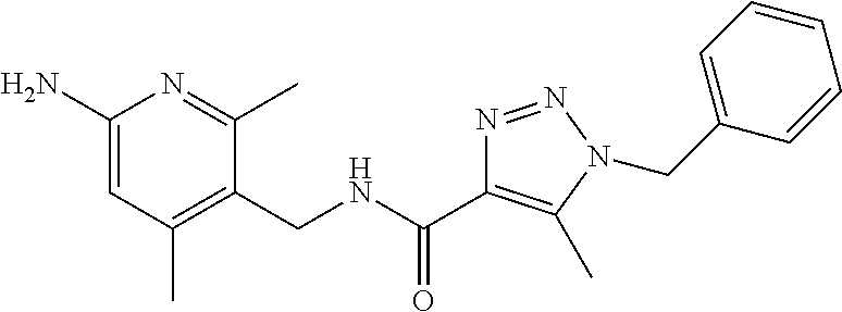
C1(N)=CC(C)=C(CNC(=O)C2=C(C)N(CC3=CC=CC=C3)N=N2)C(C)=N1
